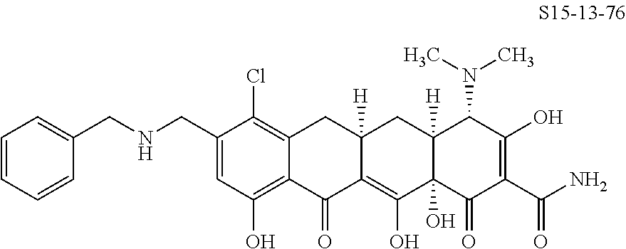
N(CC1=CC(O)=C2C(=C1Cl)CC1([H])C(=C(O)C3(O)C([H])(C1)C(N(C)C)C(O)=C(C(N)=O)C3=O)C2=O)CC1=CC=CC=C1
